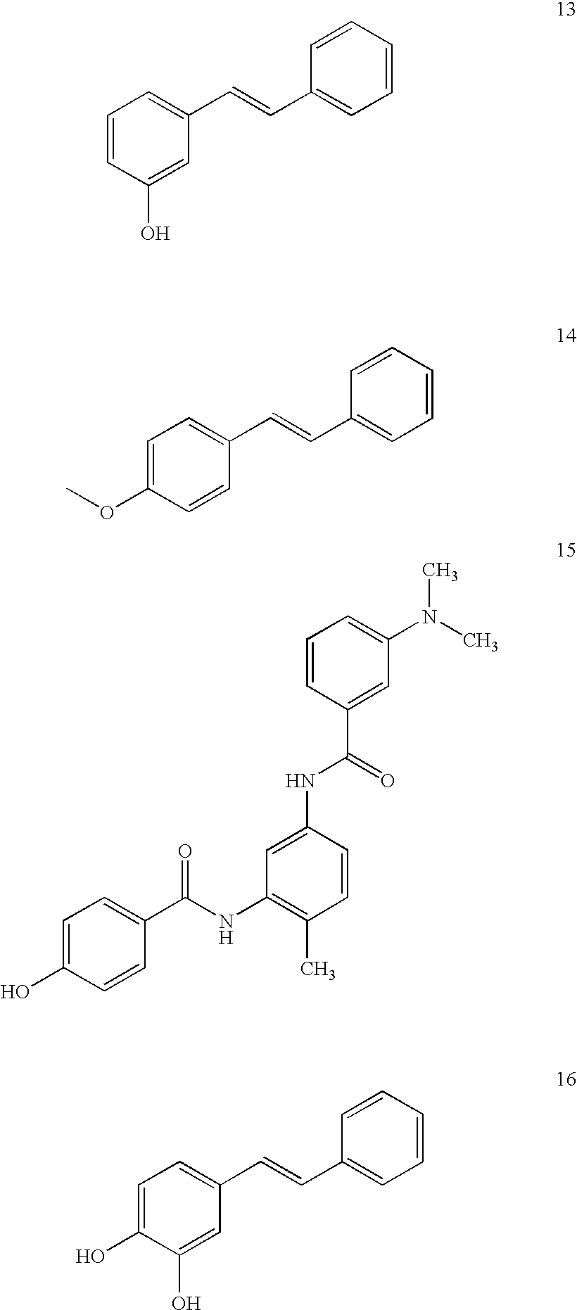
C1=CC(O)=CC(C=CC2=CC=CC=C2)=C1.C1=C(OC)C=CC(C=CC2=CC=CC=C2)=C1.C1=CC(C(=O)NC2=CC(NC(C3=CC=C(O)C=C3)=O)=C(C)C=C2)=CC(N(C)C)=C1.C1=CC=CC=C1C=CC1=CC=C(O)C(O)=C1
